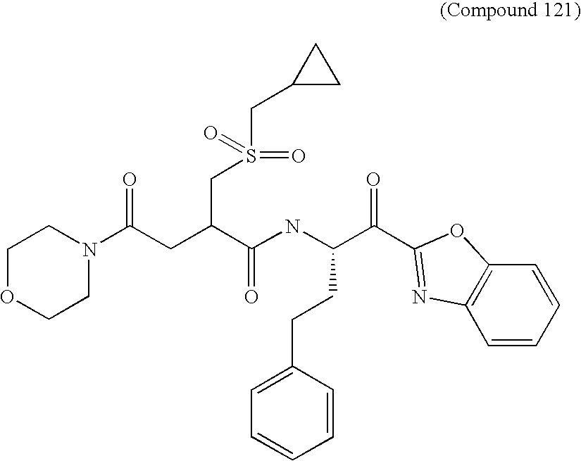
C1OCCN(C(CC(C(NC(C(C2=NC3=C(C=CC=C3)O2)=O)CCC2=CC=CC=C2)=O)CS(CC2CC2)(=O)=O)=O)C1
